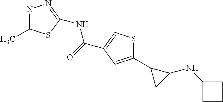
C1(C2CC2NC2CCC2)=CC(C(=O)NC2=NN=C(C)S2)=CS1
